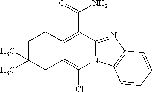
C1C(C)(C)CC2=C(Cl)N3C(=NC4=C3C=CC=C4)C(C(N)=O)=C2C1
